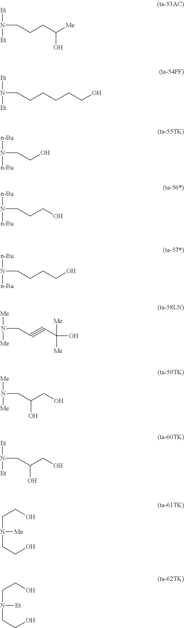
[Et]N(CCCC(O)[Me])[Et].[Et]N(CCCCCCO)[Et].[n-Bu]N(CCO)[n-Bu].[n-Bu]N(CCCO)[n-Bu].[n-Bu]N(CCCCO)[n-Bu].[Me]N(CC#CC(O)([Me])[Me])[Me].[Me]N(CC(CO)O)[Me].[Et]N(CC(CO)O)[Et].C(N([Me])CCO)CO.C(N([Et])CCO)CO
